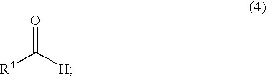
[R4]C([H])=O
